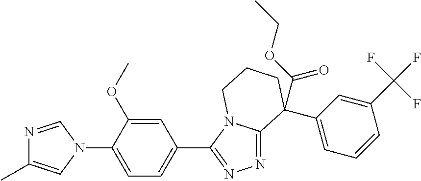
N1=CN(C2=CC=C(C3=NN=C4N3CCCC4(C3=CC=CC(C(F)(F)F)=C3)C(OCC)=O)C=C2OC)C=C1C
